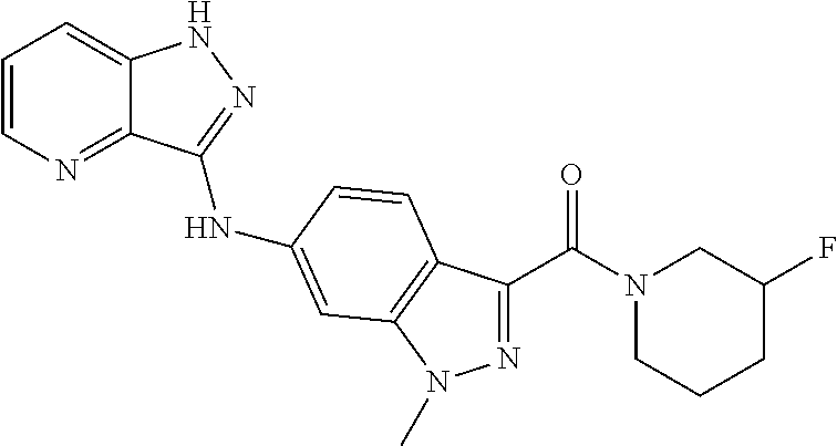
C1=CN=C2C(=C1)NN=C2NC1=CC2=C(C(C(N3CCCC(F)C3)=O)=NN2C)C=C1
